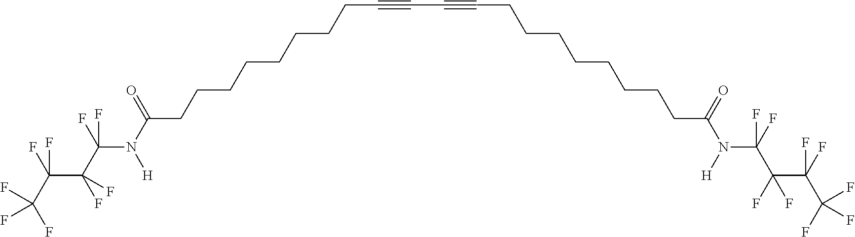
C(C(N(C(=O)CCCCCCCCC#CC#CCCCCCCCCC(N(C(C(F)(F)C(C(F)(F)F)(F)F)(F)F)[H])=O)[H])(F)F)(C(C(F)(F)F)(F)F)(F)F
